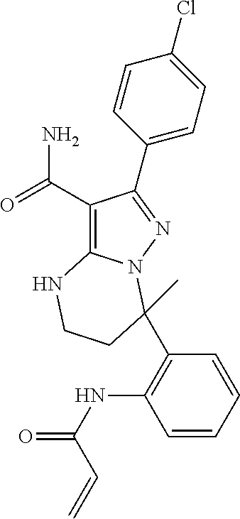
C1(C(=O)N)=C2N(N=C1C1=CC=C(Cl)C=C1)C(C1=C(NC(=O)C=C)C=CC=C1)(C)CCN2
